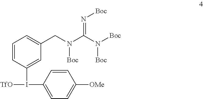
C1=CC(I([TfO])C2=CC=C([OMe])C=C2)=CC(CN([Boc])C(N([Boc])[Boc])=N[Boc])=C1
